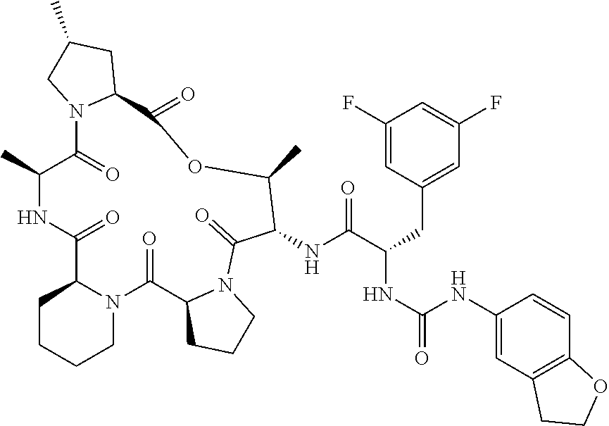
C1CCCN2C1C(=O)NC(C)C(=O)N1C(CC(C)C1)C(=O)OC(C)C(NC(C(CC1=CC(F)=CC(F)=C1)NC(=O)NC1=CC3=C(C=C1)OCC3)=O)C(=O)N1C(C2=O)CCC1
